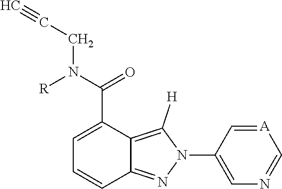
[A]1=CC(N2C([H])=C3C(=N2)C=CC=C3C(N([R])CC#C)=O)=CN=C1
